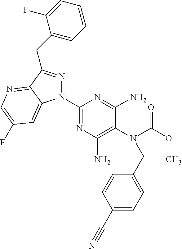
C1(N2N=C(CC3=CC=CC=C3F)C3=NC=C(F)C=C23)=NC(N)=C(N(C(OC)=O)CC2=CC=C(C#N)C=C2)C(N)=N1
